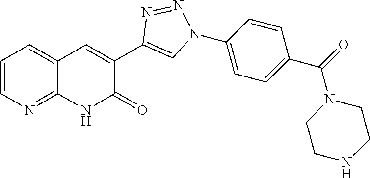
C12=NC=CC=C1C=C(C1=CN(C3=CC=C(C(=O)N4CCNCC4)C=C3)N=N1)C(=O)N2
